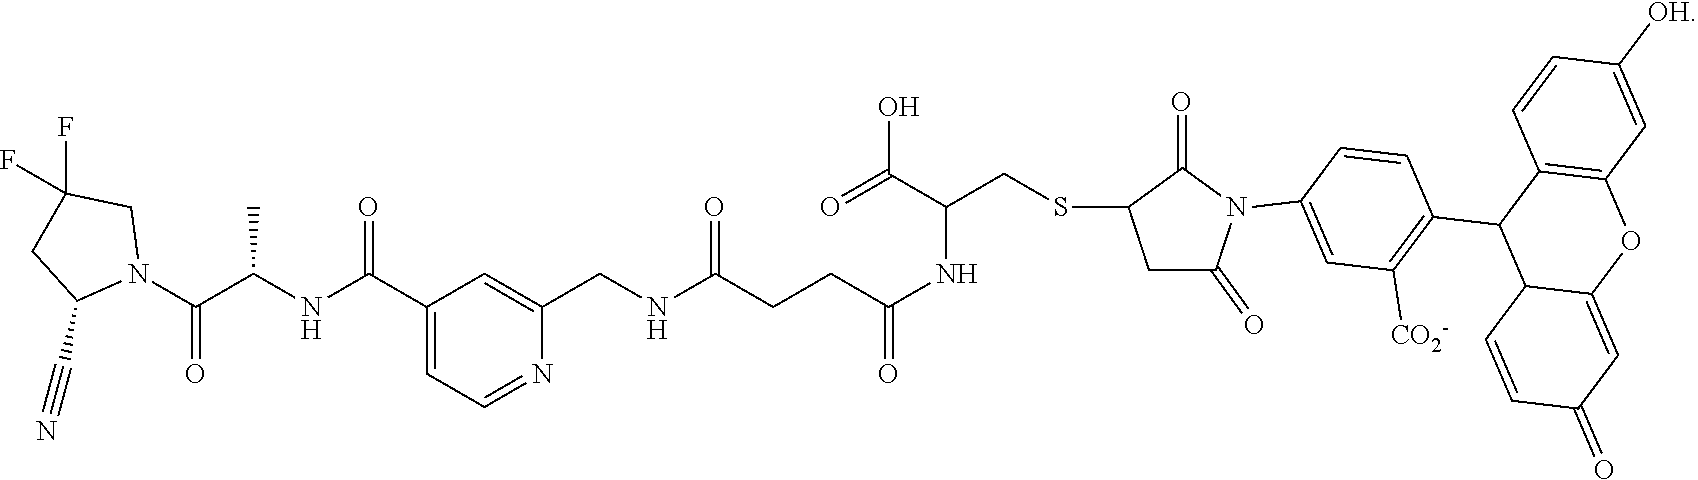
C1(C(NC(C(N2CC(F)(F)CC2C#N)=O)C)=O)=CC=NC(CNC(CCC(NC(C(O)=O)CSC2CC(=O)N(C3=CC([CO2-])=C(C4C5C(=CC(=O)C=C5)OC5=C4C=CC([OH])=C5)C=C3)C2=O)=O)=O)=C1
